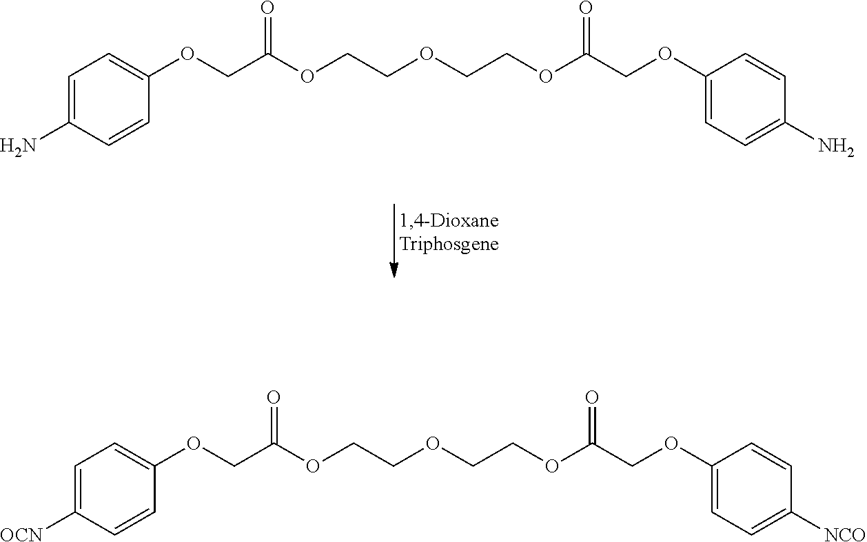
C1(OCC(OCCOCCOC(COC2=CC=C(N)C=C2)=O)=O)=CC=C(N)C=C1.C1(OCC(OCCOCCOC(COC2=CC=C([NCO])C=C2)=O)=O)=CC=C([OCN])C=C1
